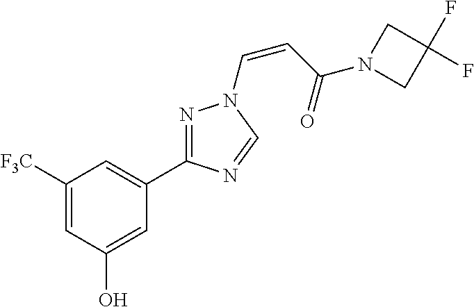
C1([F3C])=CC(O)=CC(C2=NN(C=CC(=O)N3CC(F)(F)C3)C=N2)=C1
